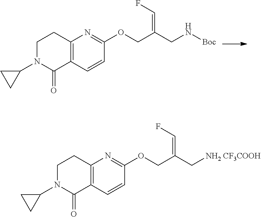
C12=C(C=CC(OCC(C[NH2 CF3COOH])=CF)=N1)C(=O)N(C1CC1)CC2.C12=C(C=CC(OCC(CN[Boc])=CF)=N1)C(=O)N(C1CC1)CC2
